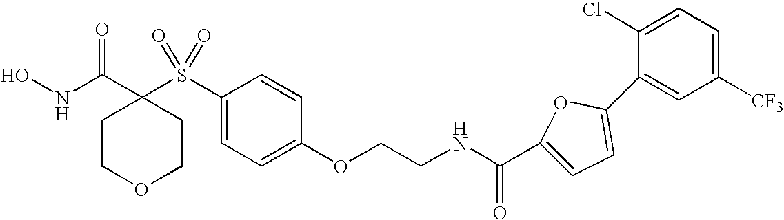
N(C(C1(S(C2=CC=C(OCCNC(C3=CC=C(C4=CC([CF3])=CC=C4Cl)O3)=O)C=C2)(=O)=O)CCOCC1)=O)O
